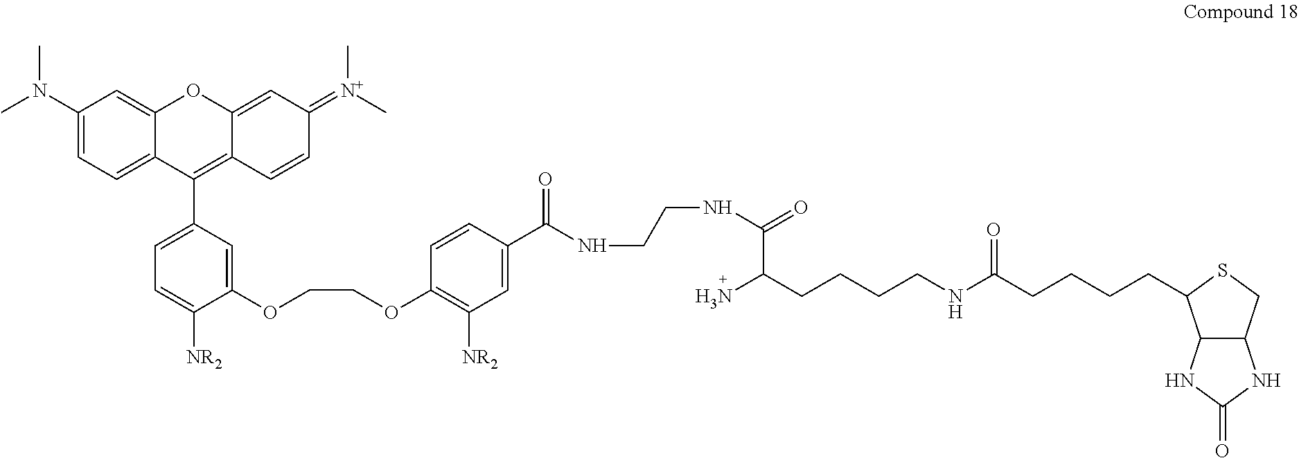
C1(N(C)C)=CC=C2C(=C1)OC1=CC(=[N+](C)C)C=CC1=C2C1=CC=C([NR2])C(OCCOC2=C([NR2])C=C(C(=O)NCCNC(=O)C(CCCCNC(CCCCC3C4C(CS3)NC(=O)N4)=O)N)C=C2)=C1
